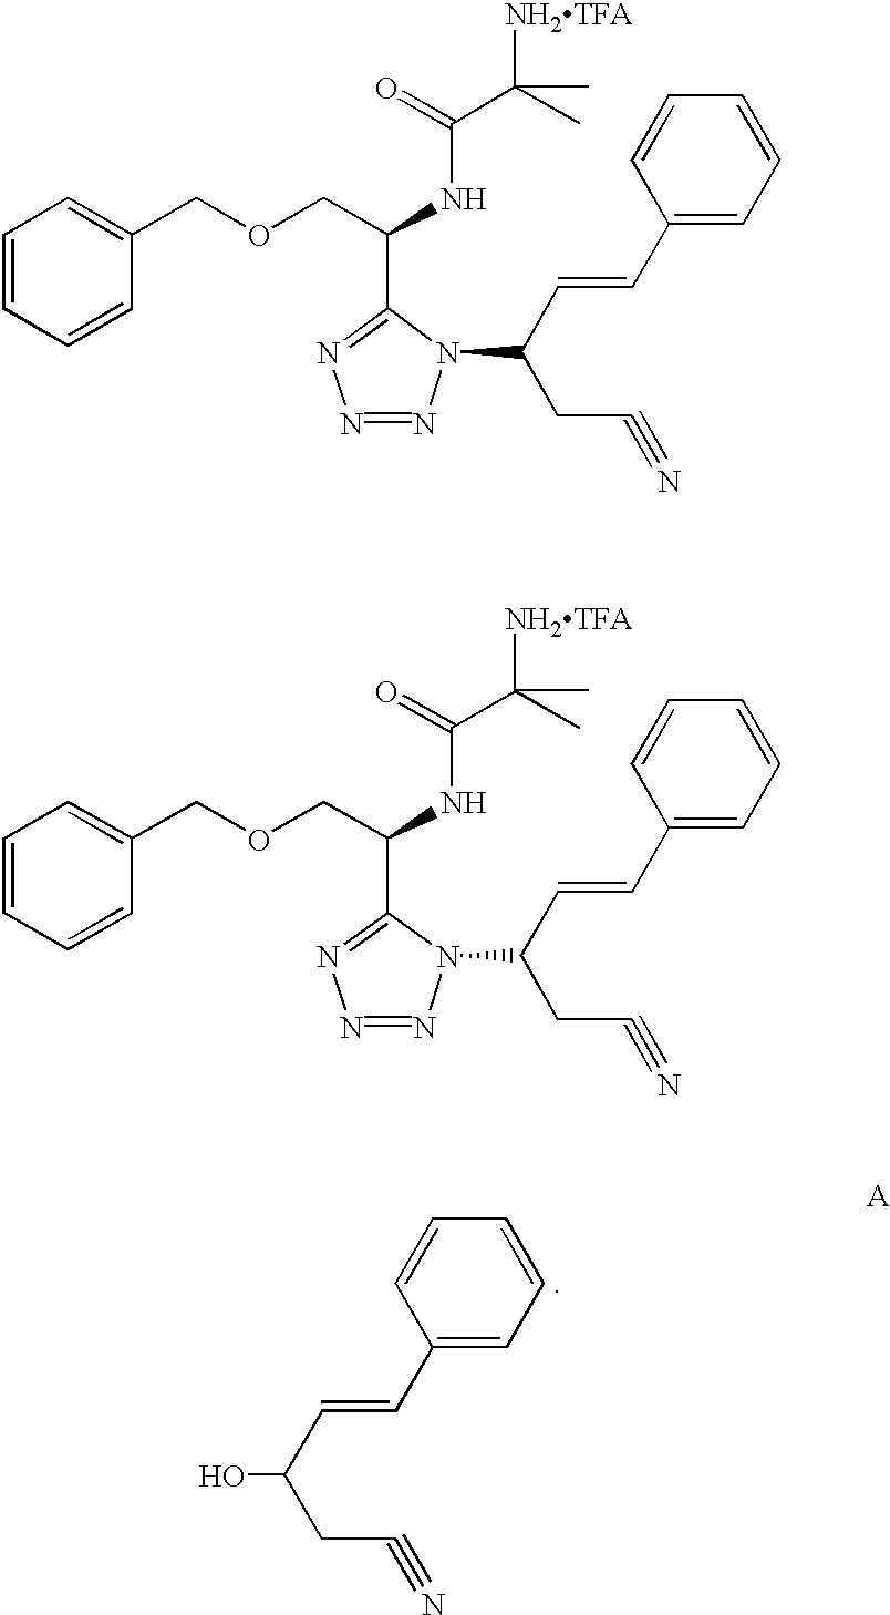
N1=NN(C(CC#N)C=CC2=CC=CC=C2)C(C(COCC2=CC=CC=C2)NC(C([NH2TFA])(C)C)=O)=N1.N1=NN(C(CC#N)C=CC2=CC=CC=C2)C(C(COCC2=CC=CC=C2)NC(C([NH2TFA])(C)C)=O)=N1.OC(CC#N)C=CC1=CC=CC=C1
